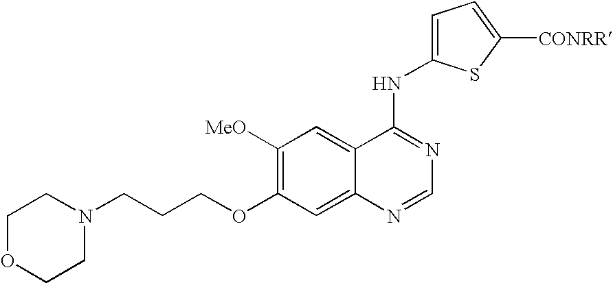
C1([MeO])=C(OCCCN2CCOCC2)C=C2C(=C1)C(NC1=CC=C([CONRR])S1)=NC=N2
